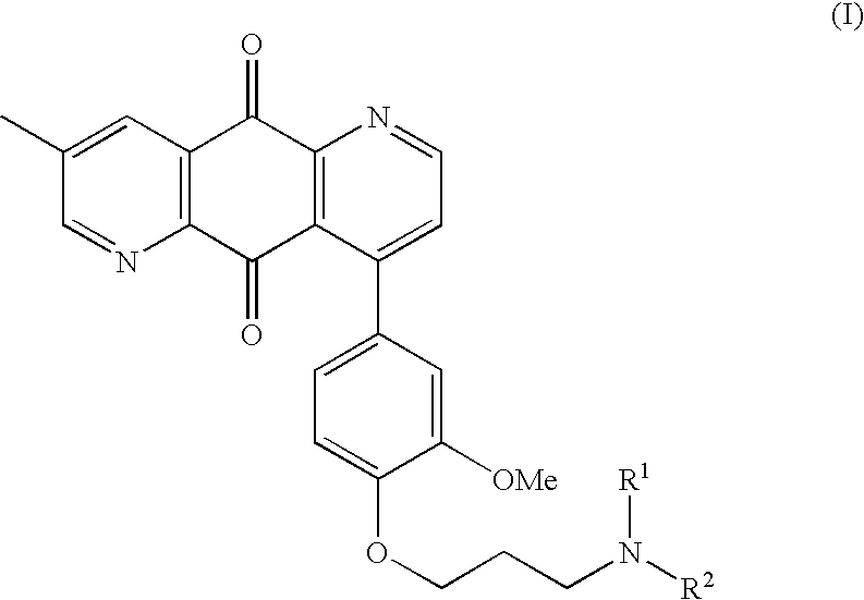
C1(C)=CC2=C(N=C1)C(=O)C1=C(C2=O)N=CC=C1C1=CC=C(OCCCN([R1])[R2])C([OMe])=C1
